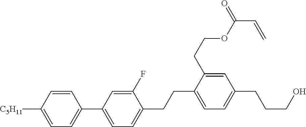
C1=CC([C5H11])=CC=C1C1=CC=C(CCC2=CC=C(CCCO)C=C2CCOC(C=C)=O)C(F)=C1
